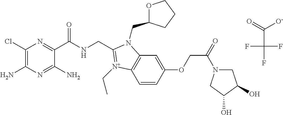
O=C(C(F)(F)F)[O-].C1(Cl)=C(N)N=C(N)C(C(NCC2=[N+](CC)C3=C(C=C(OCC(=O)N4CC(O)C(O)C4)C=C3)N2CC2OCCC2)=O)=N1
